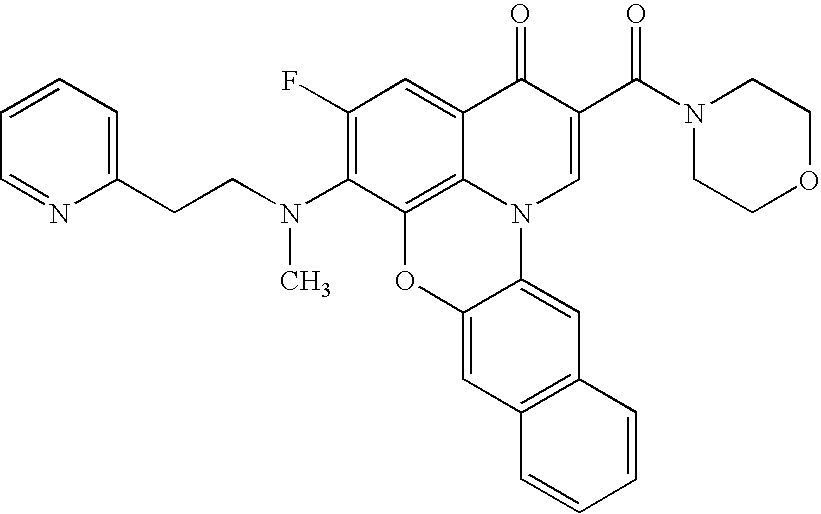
C1(F)=C(N(CCC2=CC=CC=N2)C)C2=C3C(=C1)C(=O)C(C(N1CCOCC1)=O)=CN3C1=CC3=C(C=C1O2)C=CC=C3
